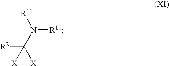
N([R10])([R11])C([R2])([X])[X]
